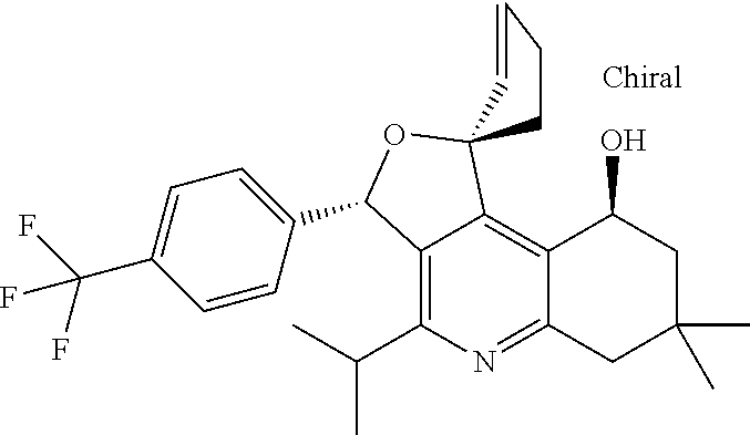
C12=C(C(C)C)N=C3C(=C1C1(OC2C2=CC=C(C(F)(F)F)C=C2)CCC=C1)C(O)CC(C)(C)C3
